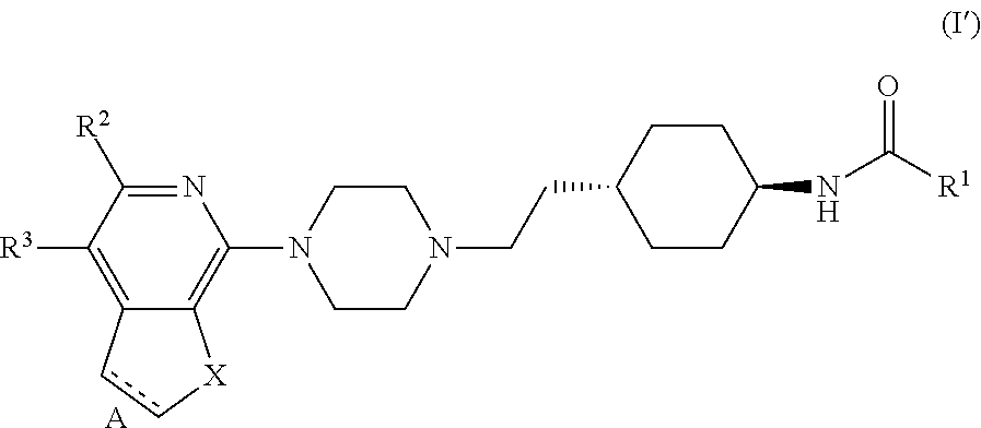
N1=C([R2])C([R3])=C2C(=C1N1CCN(CCC3CCC(NC([R1])=O)CC3)CC1)[X]cc2.[A]
